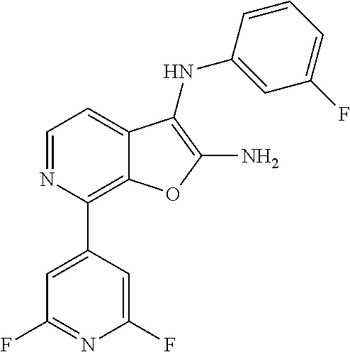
C1=NC(C2=CC(F)=NC(F)=C2)=C2C(=C1)C(NC1=CC(F)=CC=C1)=C(N)O2
